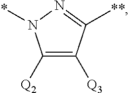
C1([Q2])=C([Q3])C([**])=NN1*
